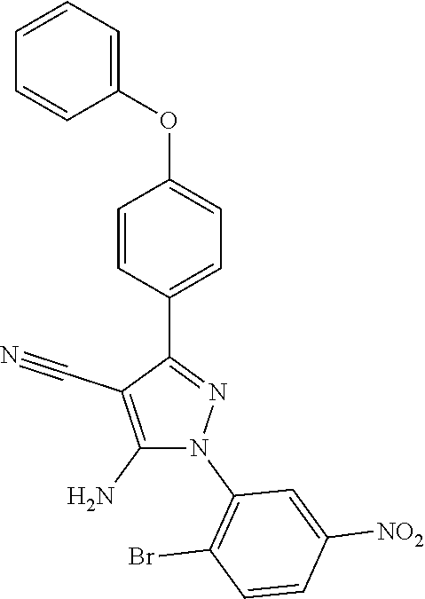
C1=C(C2=NN(C3=C(Br)C=CC([NO2])=C3)C(N)=C2C#N)C=CC(OC2=CC=CC=C2)=C1
